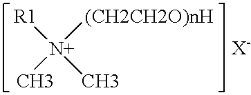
[X-].[N+]([(CH2CH2O)nH])(C)(C)[R1]
